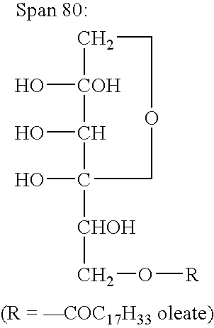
O[COH]1CCOCC(O)([CHOH]CO[R])C1O
